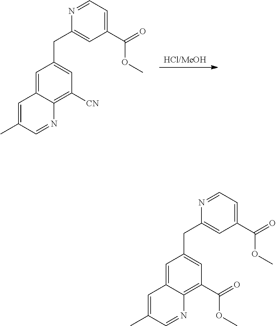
[HCl/MeOH].C1=C2C(=C([CN])C=C1CC1=CC(C(=O)OC)=CC=N1)N=CC(C)=C2.C1=C2C(=C(C(=O)OC)C=C1CC1=CC(C(=O)OC)=CC=N1)N=CC(C)=C2
